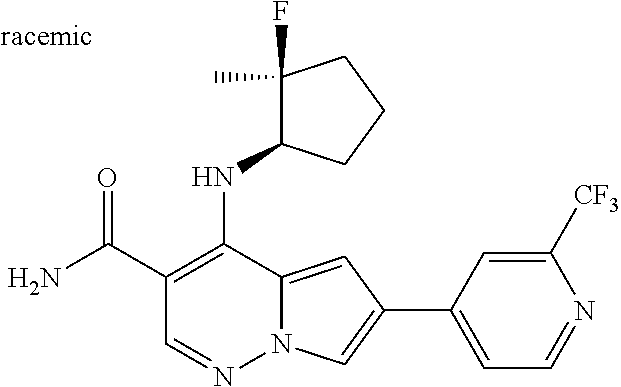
O=C(C1=C(NC2C(F)(C)CCC2)C2=CC(C3=CC=NC([CF3])=C3)=CN2N=C1)N
